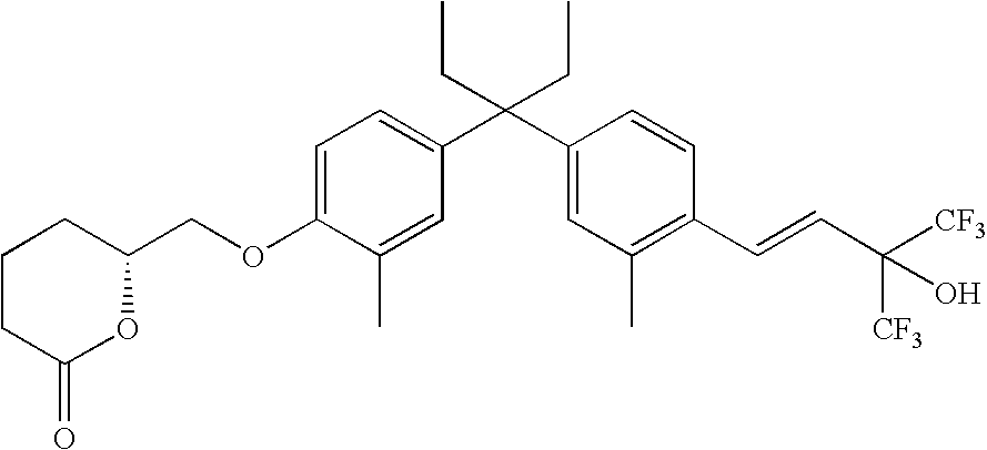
C1=C(OCC2OC(=O)CCC2)C(C)=CC(C(C2=CC(C)=C(C=CC([CF3])([CF3])O)C=C2)(CC)CC)=C1
